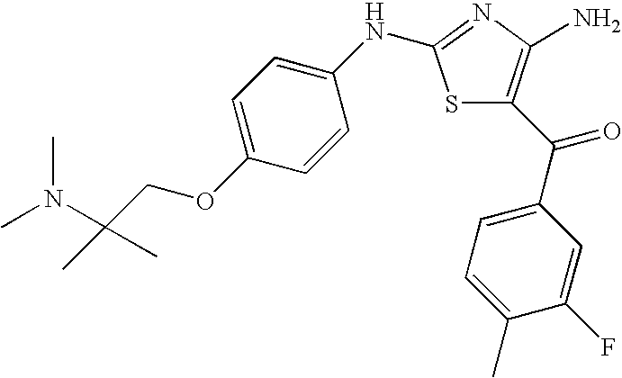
C(COC1=CC=C(NC2=NC(N)=C(C(=O)C3=CC=C(C)C(F)=C3)S2)C=C1)(C)(C)N(C)C
